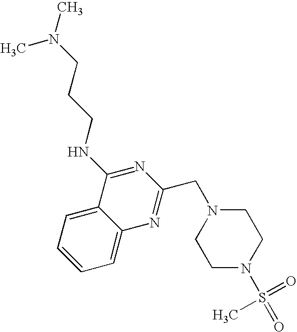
C1=C2C(=CC=C1)C(NCCCN(C)C)=NC(CN1CCN(S(=O)(C)=O)CC1)=N2
